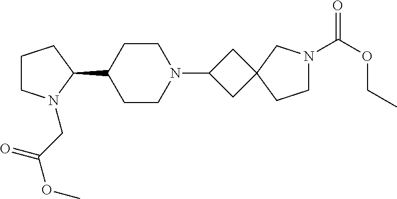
C1CN(CC(OC)=O)C(C2CCN(C3CC4(C3)CCN(C(OCC)=O)C4)CC2)C1
